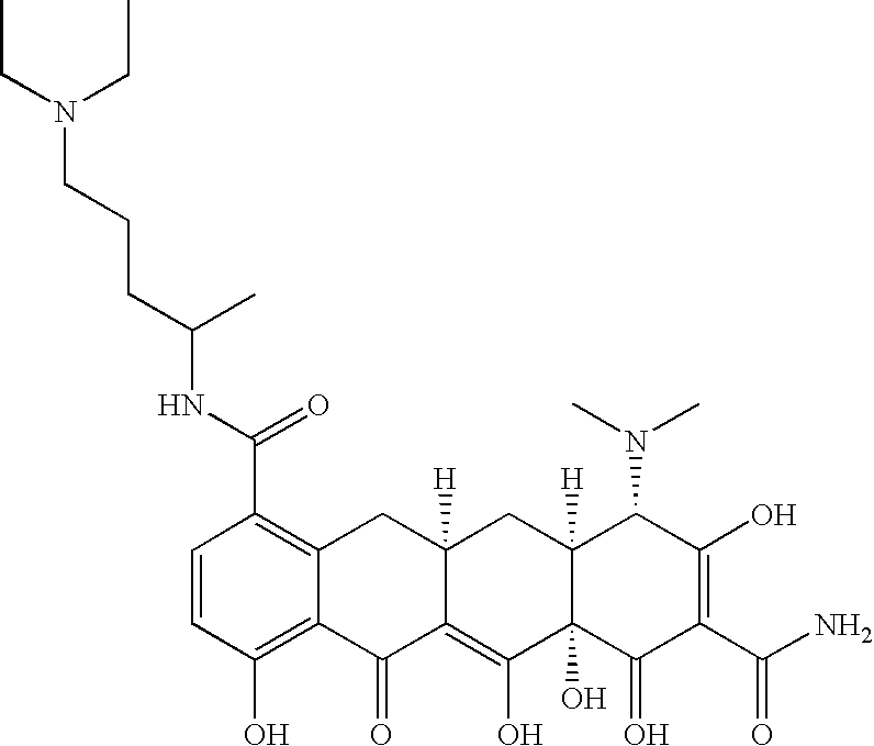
C1=CC(O)=C2C(=C1C(=O)NC(CCCN(CC)CC)C)CC1([H])C(=C(O)C3(O)C([H])(C1)C(N(C)C)C(O)=C(C(N)=O)C3=O)C2=O
